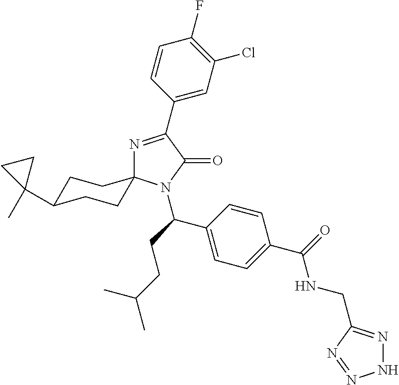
N1=C(C2=CC(Cl)=C(F)C=C2)C(=O)N(C(C2=CC=C(C(NCC3=NNN=N3)=O)C=C2)CCC(C)C)C12CCC(C1(C)CC1)CC2
